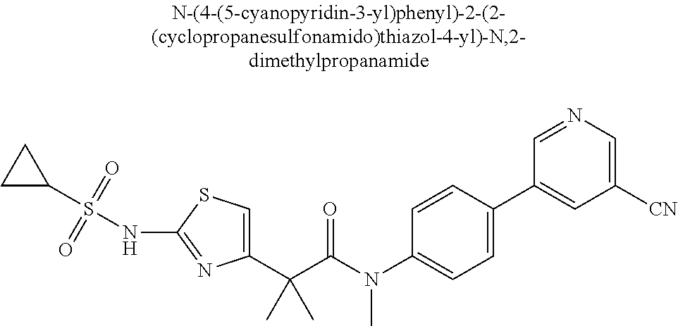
C1(C(C(N(C2=CC=C(C3=CC([CN])=CN=C3)C=C2)C)=O)(C)C)=CSC(NS(C2CC2)(=O)=O)=N1
